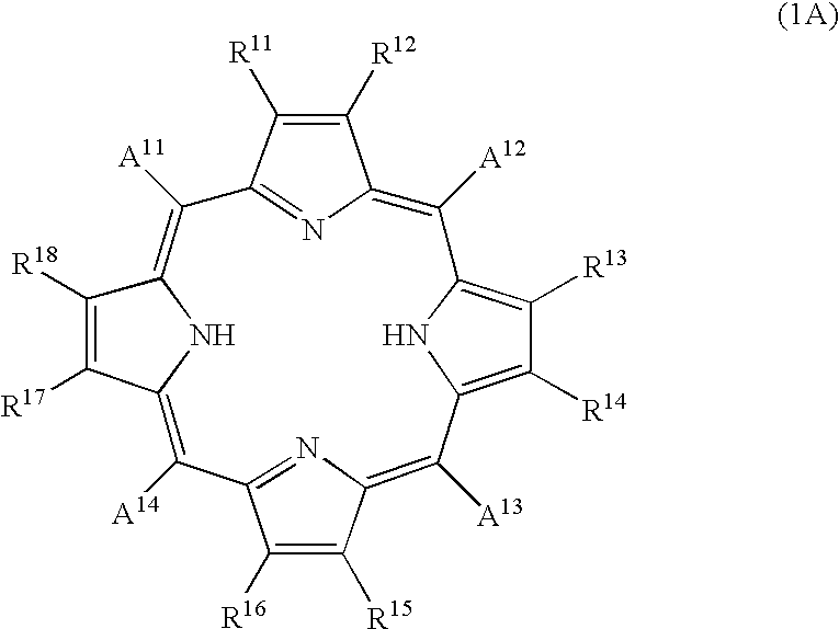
C1([R14])=C2NC(=C1[R13])C([A12])=C1C([R12])=C([R11])C(=N1)C([A11])=C1C([R18])=C([R17])C(=C([A14])C3=NC(=C2[A13])C([R15])=C3[R16])N1
